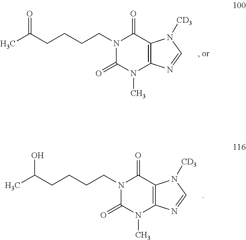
CC(CCCCN1C(=O)N(C)C2=C(C1=O)N([CD3])C=N2)=O.CC(CCCCN1C(=O)N(C)C2=C(C1=O)N([CD3])C=N2)O
